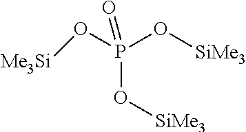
[SiMe3]OP(O[Me3Si])(O[SiMe3])=O
